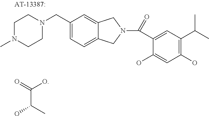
C1(CN2CCN(C)CC2)=CC=C2C(=C1)CN(C(C1=CC(C(C)C)=C(O)C=C1O)=O)C2.C(C(C)O)(=O)O
